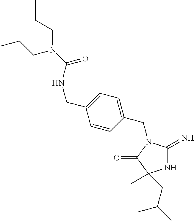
C1=CC(CN2C(=N)NC(C)(CC(C)C)C2=O)=CC=C1CNC(=O)N(CCC)CCC
